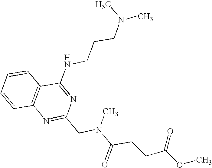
C1=CC2=C(C=C1)C(NCCCN(C)C)=NC(CN(C(CCC(OC)=O)=O)C)=N2
